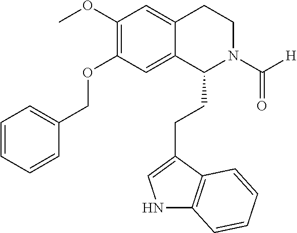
N1C2=C(C(CCC3N(C([H])=O)CCC4=CC(OC)=C(OCC5=CC=CC=C5)C=C34)=C1)C=CC=C2
